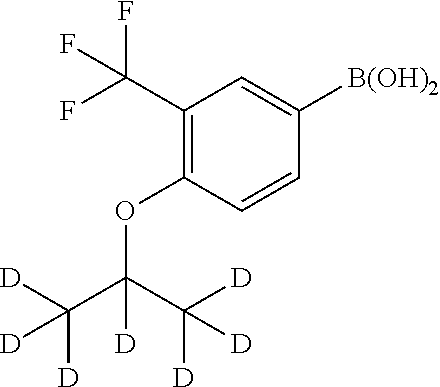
C1(C(F)(F)F)=C(OC(C([D])([D])[D])(C([D])([D])[D])[D])C=CC([B(OH)2])=C1
